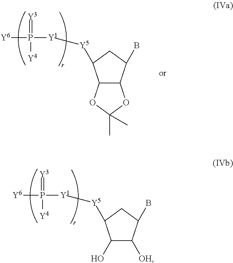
C1(O)C([OH])C(B)CC1[Y5][Y1]P([Y4])(=[Y3])[Y6].C12C(C(B)CC1[Y5][Y1]P([Y4])(=[Y3])[Y6])OC(C)(C)O2
